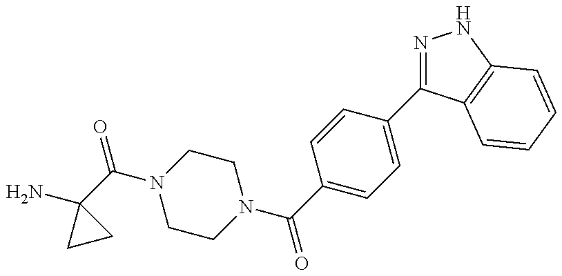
NC1(C(=O)N2CCN(C(=O)C3=CC=C(C4=NNC5=C4C=CC=C5)C=C3)CC2)CC1
